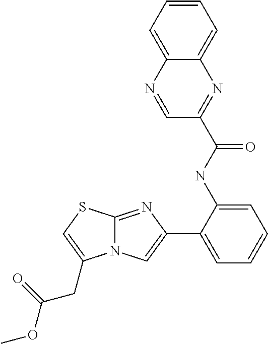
C1(NC(=O)C2=NC3=CC=CC=C3N=C2)=CC=CC=C1C1=CN2C(=N1)SC=C2CC(OC)=O
